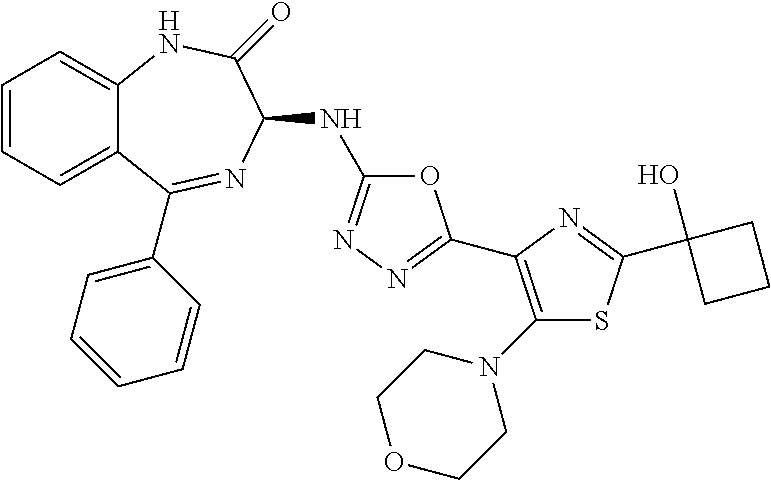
C1=CC=C2C(=C1)NC(=O)C(NC1=NN=C(C3=C(N4CCOCC4)SC(C4(O)CCC4)=N3)O1)N=C2C1=CC=CC=C1
